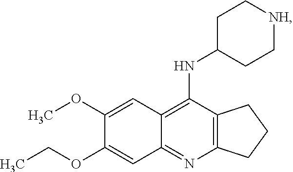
C12=C(N=C3C(=C1NC1CC[NH]CC1)C=C(OC)C(OCC)=C3)CCC2
